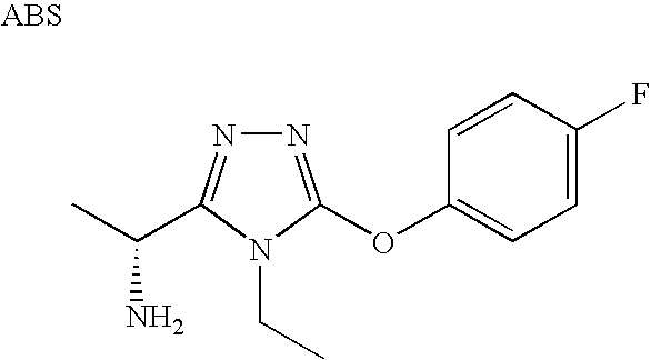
N1=C(OC2=CC=C(F)C=C2)N(CC)C(C(C)N)=N1
